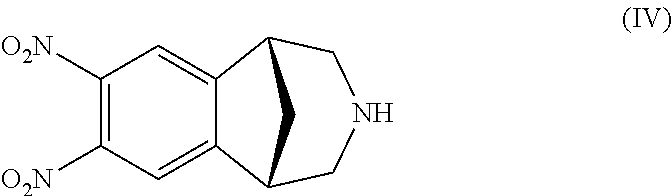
C12=CC([O2N])=C([O2N])C=C1C1CNCC2C1
